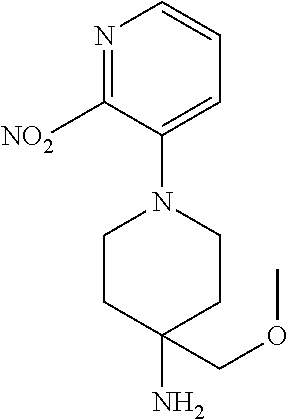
N1=C([NO2])C(N2CCC(N)(COC)CC2)=CC=C1
